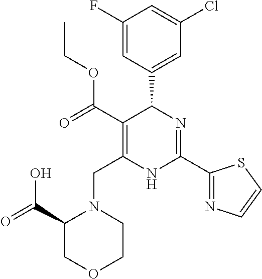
C1(F)=CC(C2C(C(OCC)=O)=C(CN3C(C(=O)O)COCC3)NC(C3=NC=CS3)=N2)=CC(Cl)=C1
